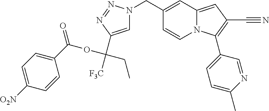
C1(CN2C=C(C(CC)([F3C])OC(C3=CC=C([O2N])C=C3)=O)N=N2)=CC2=CC(C#N)=C(C3=CC=C(C)N=C3)N2C=C1
